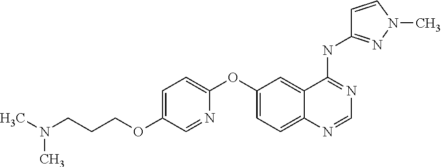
C1=C(OCCCN(C)C)C=NC(OC2=CC=C3C(=C2)C(NC2=NN(C)C=C2)=NC=N3)=C1
